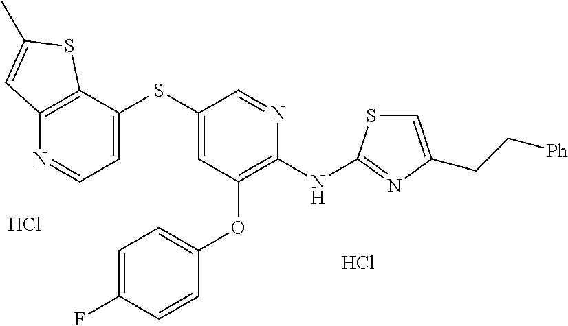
C1(SC2=CC(OC3=CC=C(F)C=C3)=C(NC3=NC(CC[Ph])=CS3)N=C2)=CC=NC2=C1SC(C)=C2.Cl.Cl
